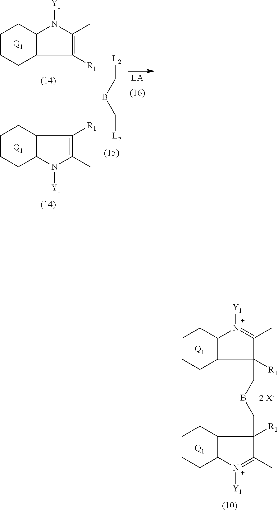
[Q1].C1(CBCC2([R1])C(C)=[N+]([Y1])C3C2CCCC3)([R1])C(C)=[N+]([Y1])C2C1CCCC2.[Q1].[2 X-].[Q1].C1([R1])=C(C)N([Y1])C2C1CCCC2.[Q1].C1([R1])=C(C)N([Y1])C2C1CCCC2.[L2]CBC[L2]
